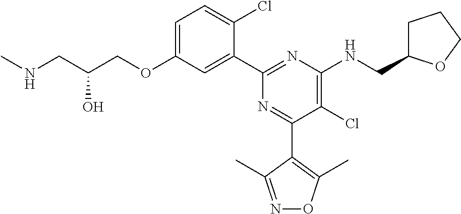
C1=C(OCC(CNC)O)C=C(C2=NC(NCC3CCCO3)=C(Cl)C(C3=C(C)ON=C3C)=N2)C(Cl)=C1
